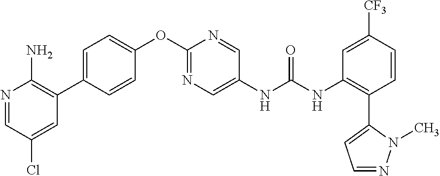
N1=CC(Cl)=CC(C2=CC=C(OC3=NC=C(NC(NC4=C(C5=CC=NN5C)C=CC([CF3])=C4)=O)C=N3)C=C2)=C1N
